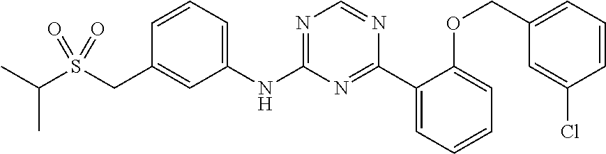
C1=CC=C(NC2=NC=NC(C3=CC=CC=C3OCC3=CC=CC(Cl)=C3)=N2)C=C1CS(=O)(=O)C(C)C
